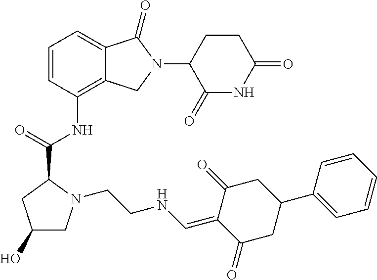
C12=C(NC(C3CC(O)CN3CCNC=C3C(=O)CC(C4=CC=CC=C4)CC3=O)=O)C=CC=C1C(=O)N(C1C(=O)NC(=O)CC1)C2
